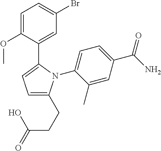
C1=C(C(=O)N)C=C(C)C(N2C(C3=CC(Br)=CC=C3OC)=CC=C2CCC(O)=O)=C1
